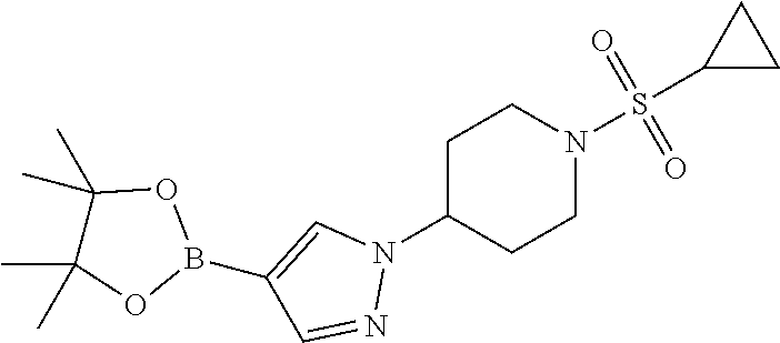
C1C(N2C=C(B3OC(C)(C)C(C)(C)O3)C=N2)CCN(S(C2CC2)(=O)=O)C1
